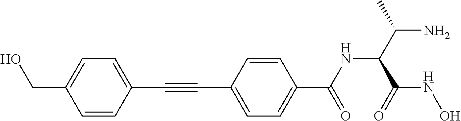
C1=CC(C#CC2=CC=C(C(=O)NC(C(=O)NO)C(N)C)C=C2)=CC=C1CO
